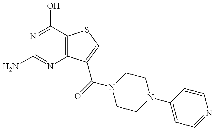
NC1=NC2=C(C(O)=N1)SC=C2C(=O)N1CCN(C2=CC=NC=C2)CC1
